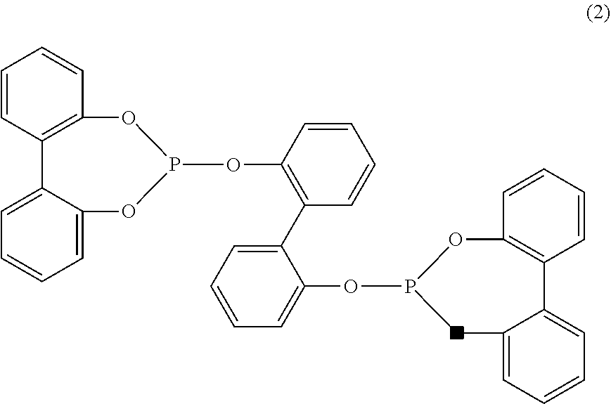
C12=C(C=CC=C1)OP(OC1=CC=CC=C1C1=C(OP3OC4=C(C5=CC=CC=C5O3)C=CC=C4)C=CC=C1)CC1=CC=CC=C21
